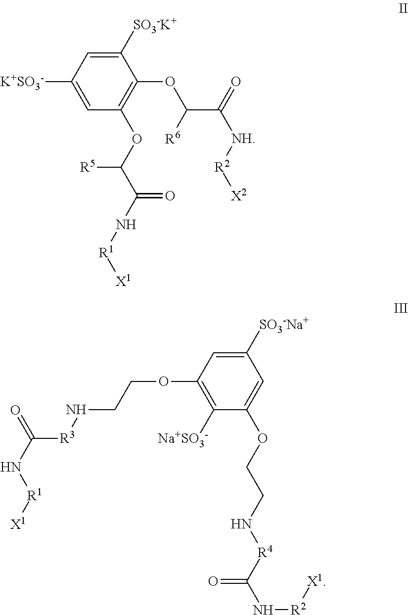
C1([SO3-K+])=CC([K+SO3-])=CC(OC(C(N[R1][X1])=O)[R5])=C1OC(C(=O)[NH][R2][X2])[R6].C1([SO3-Na+])=CC(OCCN[R3]C(N[R1][X1])=O)=C([Na+SO3-])C(OCCN[R4]C(N[R2][X1])=O)=C1
